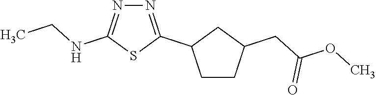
N1=C(NCC)SC(C2CCC(CC(OC)=O)C2)=N1
